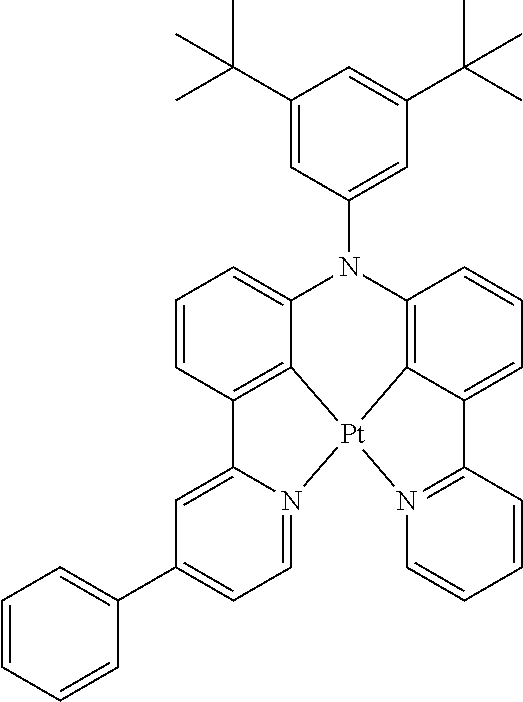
C12=C3C=CC=C1C1=N(C=CC=C1)[Pt]21C2=C(C=CC=C2N3C2=CC(C(C)(C)C)=CC(C(C)(C)C)=C2)C2=CC(C3=CC=CC=C3)=CC=N21
